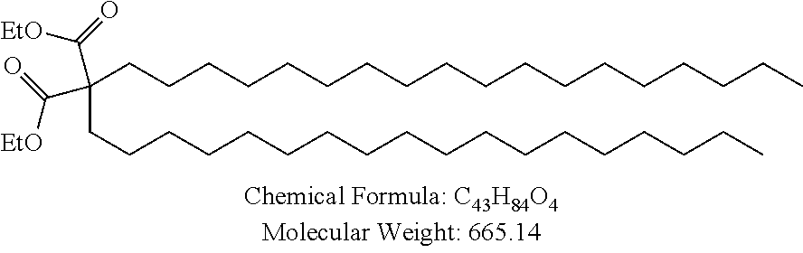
[EtO]C(=O)C(C([EtO])=O)(CCCCCCCCCCCCCCCCCC)CCCCCCCCCCCCCCCCCC
